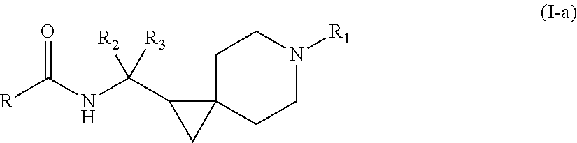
[R]C(NC(C1CC12CCN([R1])CC2)([R2])[R3])=O
